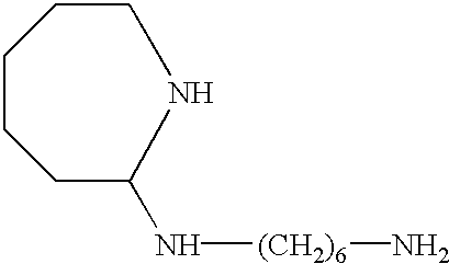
C1C(N[(CH2)6]N)NCCCC1
